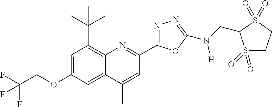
C1=C(OCC(F)(F)F)C=C2C(=C1C(C)(C)C)N=C(C1=NN=C(N(CC3S(=O)(=O)CCS3(=O)=O)[H])O1)C=C2C
